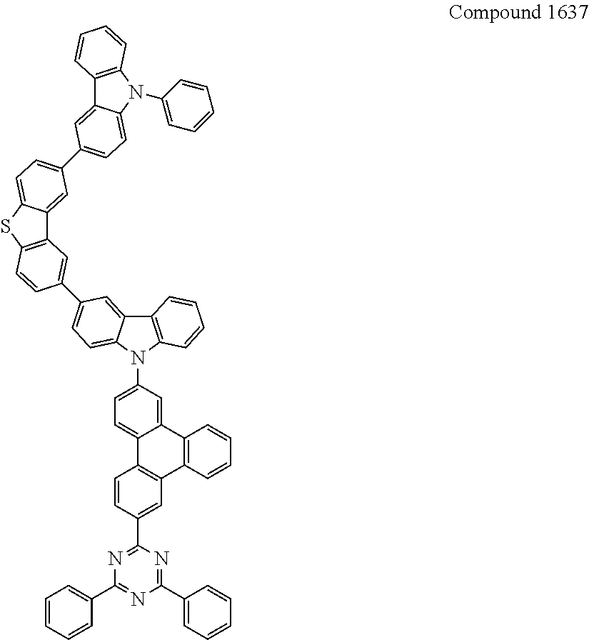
C1=CC=CC(C2=NC(C3=CC=CC=C3)=NC(C3=CC4=C(C=C3)C3=CC=C(N5C6=C(C7=CC(C8=CC9=C(SC%10=CC=C(C%11=CC=C%12C(=C%11)C%11=C(N%12C%12=CC=CC=C%12)C=CC=C%11)C=C9%10)C=C8)=CC=C57)C=CC=C6)C=C3C3=C4C=CC=C3)=N2)=C1
